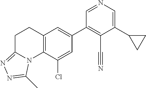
N1=CC(C2=CC3=C(C(Cl)=C2)N2C(=NN=C2C)CC3)=C(C#N)C(C2CC2)=C1
